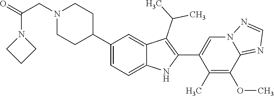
C1(C2CCN(CC(=O)N3CCC3)CC2)=CC=C2C(=C1)C(C(C)C)=C(C1=CN3C(=NC=N3)C(OC)=C1C)N2
